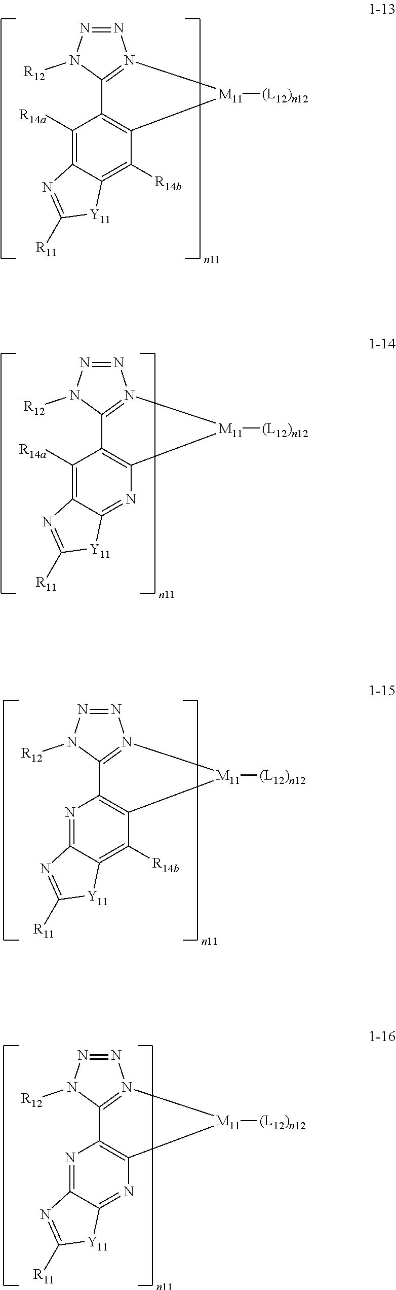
N1=NN([R12])C2=N1[M11]([(L12)n12])C1=C2C([R14a])=C2C(=C1[R14b])[Y11]C([R11])=N2.N1=NN([R12])C2=N1[M11]([(L12)n12])C1=C2C([R14a])=C2C(=N1)[Y11]C([R11])=N2.N1=NN([R12])C2=N1[M11]([(L12)n12])C1=C2N=C2C(=C1[R14b])[Y11]C([R11])=N2.N1=NN([R12])C2=N1[M11]([(L12)n12])C1=C2N=C2C(=N1)[Y11]C([R11])=N2
